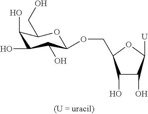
C1(O)C(O)C([U])OC1COC1C(O)C(O)C(O)C(CO)O1
